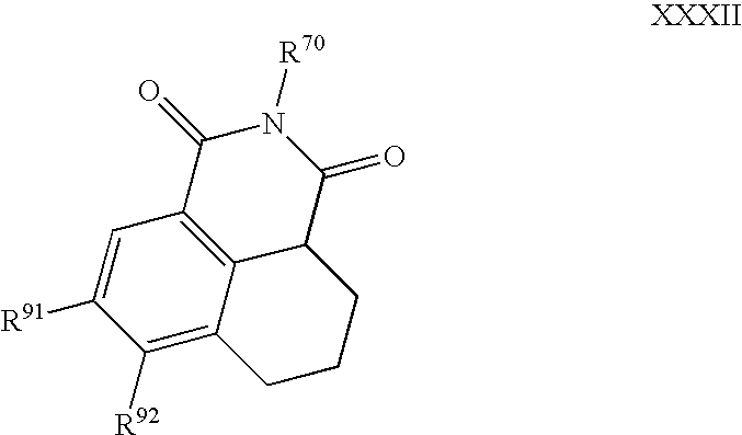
C1([R92])=C2C3=C(C=C1[R91])C(=O)N([R70])C(=O)C3CCC2
